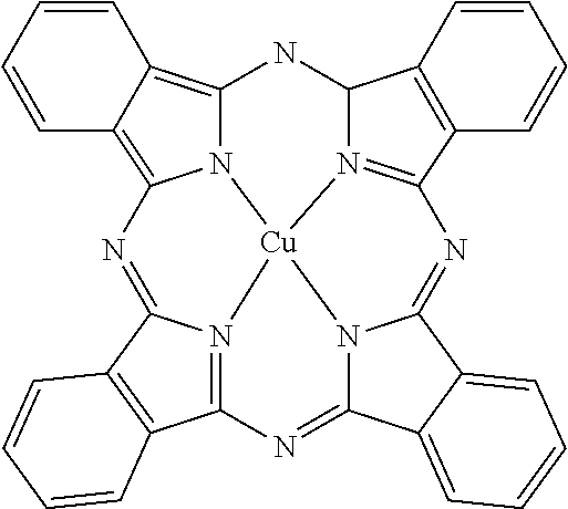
C1=CC=CC2=C3N4C(=C12)NC1N2=C(C5=C1C=CC=C5)N=C1N5C(=NC6=N(C(=N3)C3=C6C=CC=C3)[Cu]425)C2=CC=CC=C12
